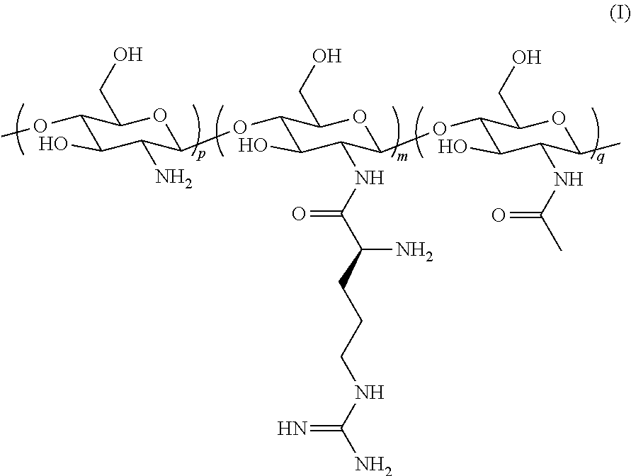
C1(OC)C(O)C(N)C(OC2C(O)C(NC(C(CCCNC(N)=N)N)=O)C(OC3C(O)C(NC(C)=O)C(C)OC3CO)OC2CO)OC1CO
